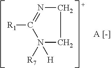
N1=C([R1])N([H])([R7])CC1
